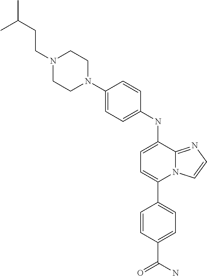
C1(C2=CC=C(NC3=CC=C(N4CCN(CCC(C)C)CC4)C=C3)C3=NC=CN23)=CC=C(C(N)=O)C=C1
